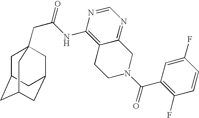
C1C2CC3CC(CC1(CC(=O)NC1=C4C(=NC=N1)CN(C(=O)C1=C(F)C=CC(F)=C1)CC4)C3)C2
